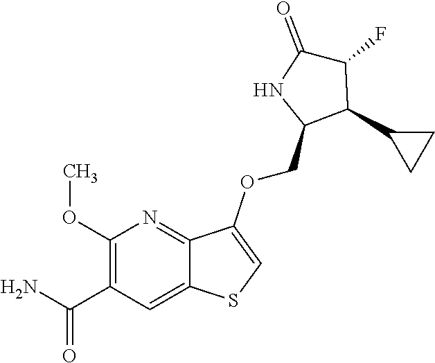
C1(OC)=C(C(N)=O)C=C2C(=N1)C(OCC1C(C3CC3)C(F)C(=O)N1)=CS2
